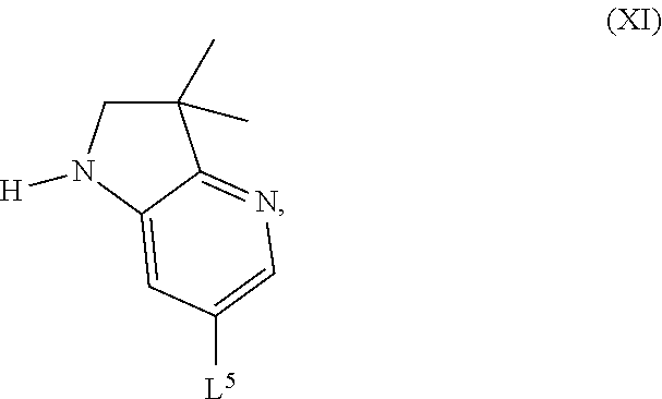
C1(C)(C)CN([H])C2=CC([L5])=CN=C12
